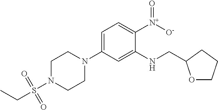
C1=C(N2CCN(S(CC)(=O)=O)CC2)C=C(NCC2OCCC2)C([N+]([O-])=O)=C1
